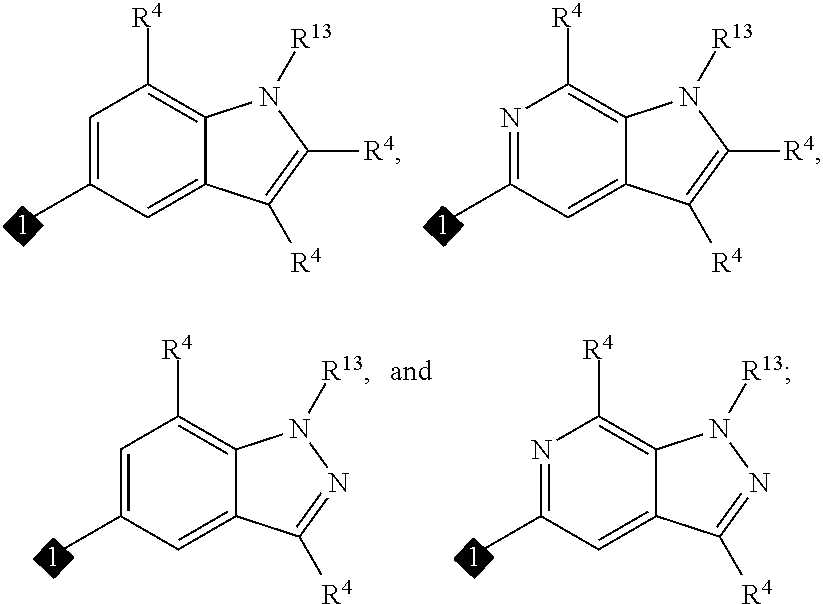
N1=C(C)C=C2C(=C1[R4])N([R13])C([R4])=C2[R4].C1=C(C)C=C2C(=C1[R4])N([R13])C([R4])=C2[R4].N1=C(C)C=C2C(=C1[R4])N([R13])N=C2[R4].C1=C(C)C=C2C(=C1[R4])N([R13])N=C2[R4]
